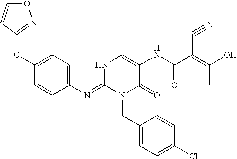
C1(N=C2N(CC3=CC=C(Cl)C=C3)C(=O)C(NC(=O)C(=C(O)C)C#N)=CN2)=CC=C(OC2=NOC=C2)C=C1
